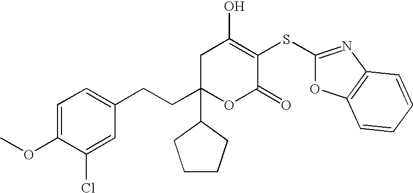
C1=C(OC)C(Cl)=CC(CCC2(C3CCCC3)OC(=O)C(SC3=NC4=C(O3)C=CC=C4)=C(O)C2)=C1
